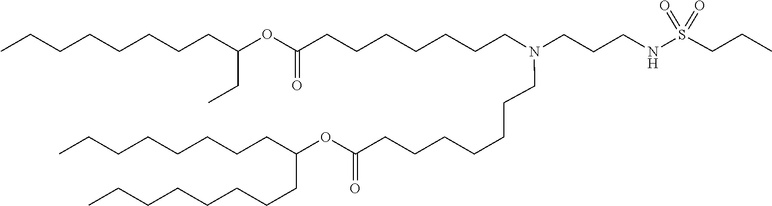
C(CCCC(CCCCCCCC)OC(=O)CCCCCCCN(CCCNS(=O)(=O)CCC)CCCCCCCC(OC(CC)CCCCCCCC)=O)CCCC
